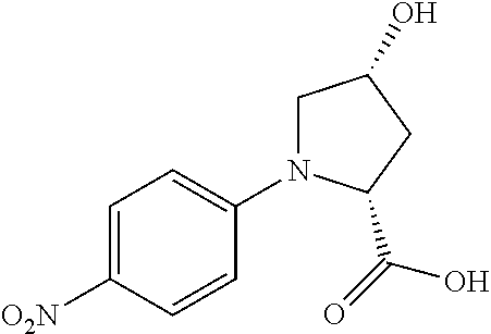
C1([O2N])=CC=C(N2CC(O)CC2C(O)=O)C=C1
